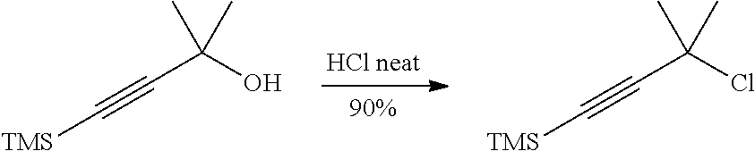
[TMS]C#CC(O)(C)C.[TMS]C#CC(Cl)(C)C
